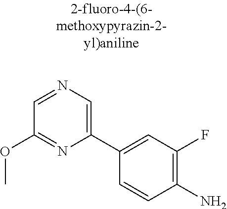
O(C1=NC(C2=CC(F)=C(N)C=C2)=CN=C1)C
